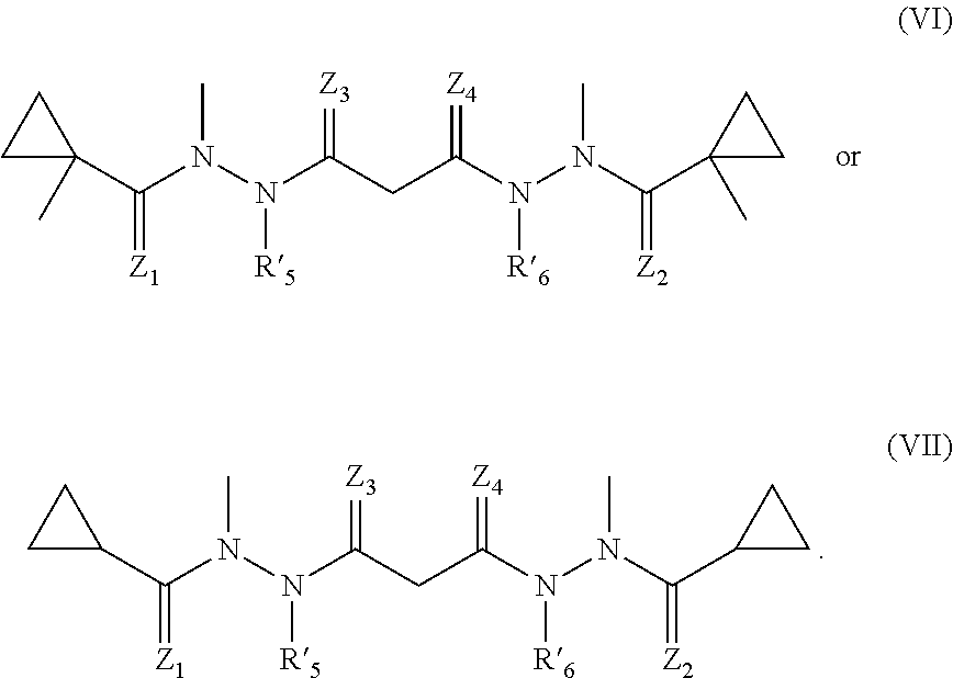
C1(C(N(N(C(CC(N(N(C(C2(C)CC2)=[Z2])C)[R6])=[Z4])=[Z3])[R5])C)=[Z1])(C)CC1.C1(C(N(N(C(CC(N(N(C(C2CC2)=[Z2])C)[R6])=[Z4])=[Z3])[R5])C)=[Z1])CC1
